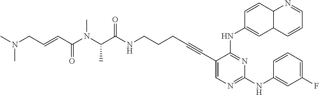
C1(C#CCCCNC(=O)C(N(C(C=CCN(C)C)=O)C)C)=CN=C(NC2=CC(F)=CC=C2)N=C1NC1=CC2C(C=C1)N=CC=C2
